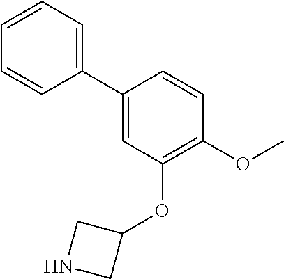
C1(C2=CC=CC=C2)=CC(OC2CNC2)=C(OC)C=C1
